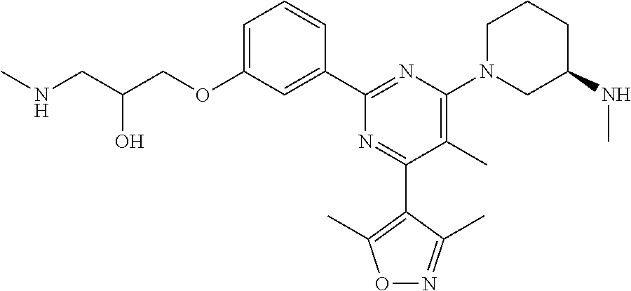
C1=C(OCC(CNC)O)C=C(C2=NC(N3CC(NC)CCC3)=C(C)C(C3=C(C)ON=C3C)=N2)C=C1
